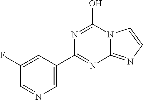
C1(F)=CC(C2=NC3=NC=CN3C(O)=N2)=CN=C1
